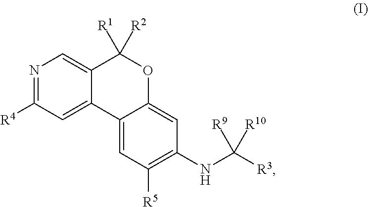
N1=C([R4])C=C2C(=C1)C([R1])([R2])OC1=CC(NC([R3])([R9])[R10])=C([R5])C=C21
